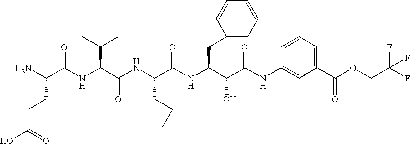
NC(C(NC(C(NC(C(NC(C(C(NC1=CC(C(OCC(F)(F)F)=O)=CC=C1)=O)O)CC1=CC=CC=C1)=O)CC(C)C)=O)C(C)C)=O)CCC(O)=O
